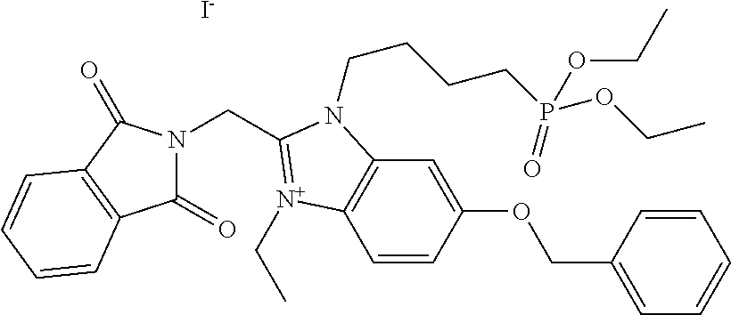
C1(=O)N(CC2=[N+](CC)C3=C(C=C(OCC4=CC=CC=C4)C=C3)N2CCCCP(OCC)(=O)OCC)C(=O)C2=C1C=CC=C2.[I-]
